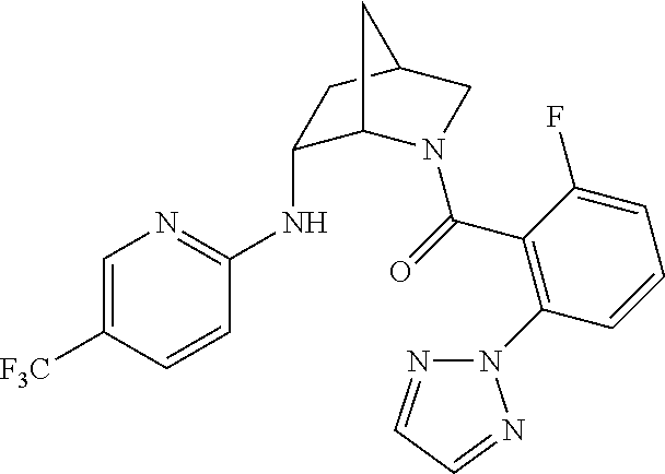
C1(NC2=NC=C([F3C])C=C2)C2N(C(=O)C3=C(N4N=CC=N4)C=CC=C3F)CC(C1)C2
